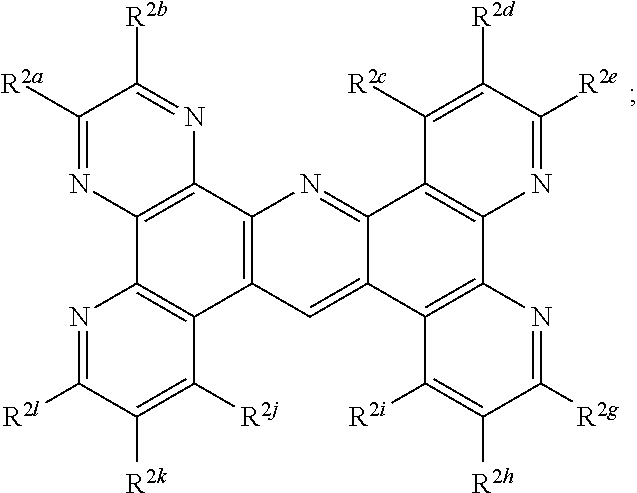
C1([R2a])=NC2=C(C=C1[R2b])C1=C(C3=C2N=C([R2l])C([R2k])=C3[R2j])C=C2C3=C(C4=C(C([R2c])=C([R2d])C([R2e])=N4)C2=N1)N=C([R2g])C([R2h])=C3[R2i]
